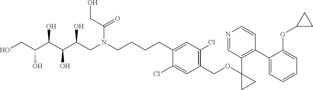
C(CCCN(CC(C(C(C(CO)O)O)O)O)C(CO)=O)C1=CC(Cl)=C(COC2(C3=C(C4=CC=CC=C4OC4CC4)C=CN=C3)CC2)C=C1Cl
